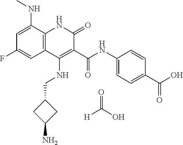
C1=C(NC)C2=C(C=C1F)C(NCC1CC(N)C1)=C(C(NC1=CC=C(C(O)=O)C=C1)=O)C(=O)N2.[H]C(O)=O
